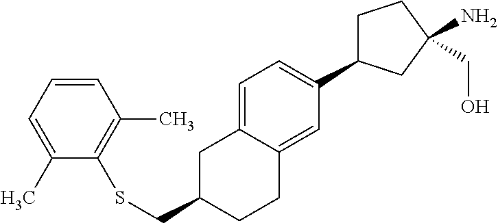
S(CC1CC2=CC=C(C3CCC(N)(CO)C3)C=C2CC1)C1=C(C)C=CC=C1C
